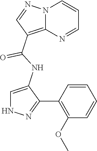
N12C(=C(C(NC3=CNN=C3C3=C(OC)C=CC=C3)=O)C=N1)N=CC=C2
